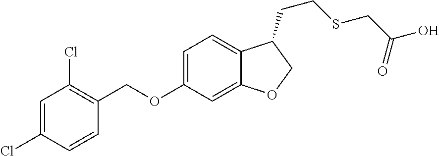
C1=C(Cl)C=CC(COC2=CC=C3C(=C2)OCC3CCSCC(O)=O)=C1Cl
